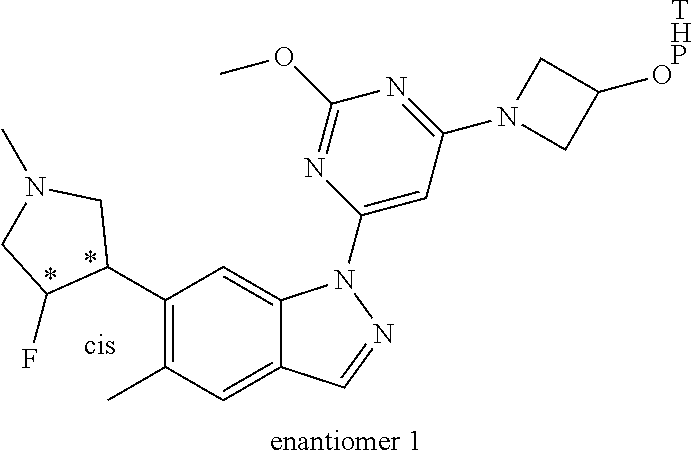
C1(C2CN(C)CC2F)=C(C)C=C2C(=C1)N(C1=CC(N3CC(O[THP])C3)=NC(OC)=N1)N=C2.[enantiomer 1]
